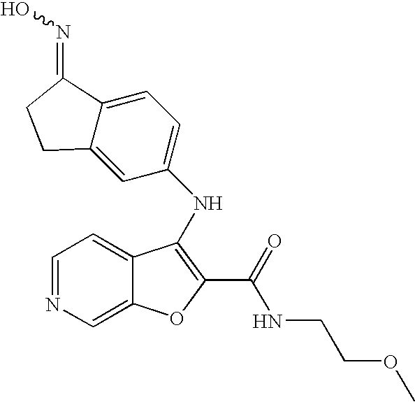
N(C1=C(C(=O)NCCOC)OC2=CN=CC=C21)C1=CC=C2C(=C1)CCC2=NO
